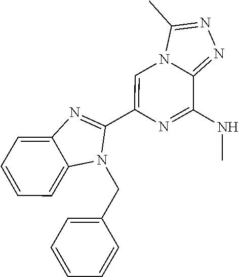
C1=CC=C2C(=C1)N=C(C1=CN3C(=NN=C3C)C(NC)=N1)N2CC1=CC=CC=C1
